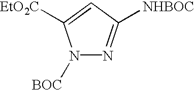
N1([BOC])N=C([NHBOC])C=C1[EtO2C]
